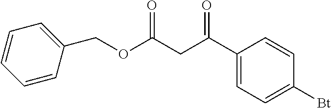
C1(C(CC(OCC2=CC=CC=C2)=O)=O)=CC=C([Bt])C=C1
